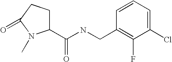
C(NCC1=C(F)C(Cl)=CC=C1)(=O)C1CCC(=O)N1C
